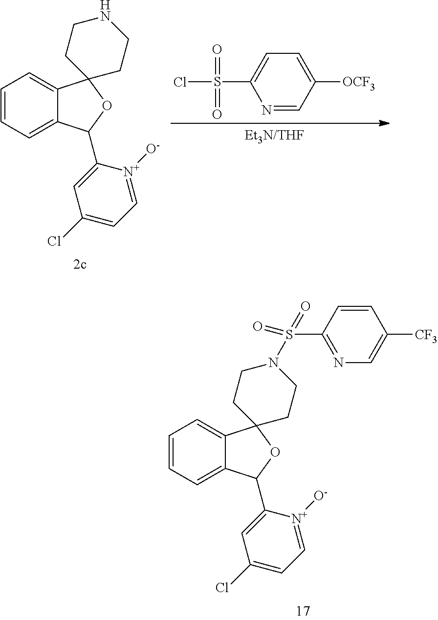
C1=CC=C2C(=C1)C1(OC2C2=CC(Cl)=CC=[N+]2[O-])CCNCC1.N1=CC([OCF3])=CC=C1S(Cl)(=O)=O.C1=CC=C2C(=C1)C1(OC2C2=CC(Cl)=CC=[N+]2[O-])CCN(S(C2=NC=C([CF3])C=C2)(=O)=O)CC1
